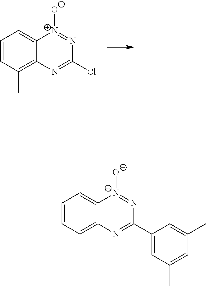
C1=CC(C)=C2C(=C1)[N+]([O-])=NC(Cl)=N2.C1=CC(C)=C2C(=C1)[N+]([O-])=NC(C1=CC(C)=CC(C)=C1)=N2
